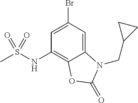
C1=C(Br)C=C2C(=C1NS(C)(=O)=O)OC(=O)N2CC1CC1
